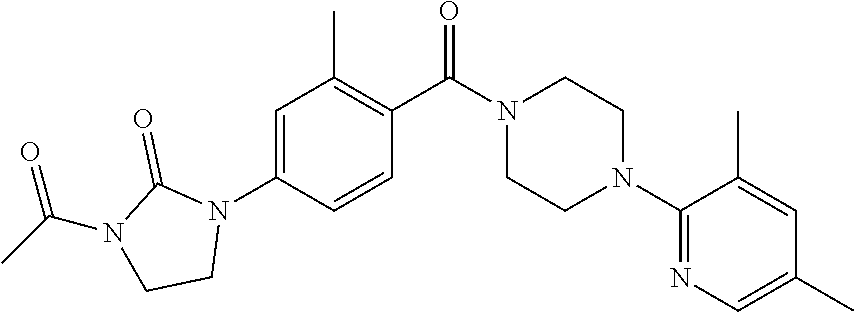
C1=C(N2C(=O)N(C(C)=O)CC2)C=CC(C(N2CCN(C3=NC=C(C)C=C3C)CC2)=O)=C1C
